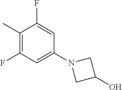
C1(C)=C(F)C=C(N2CC(O)C2)C=C1F
